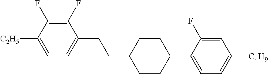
C1(F)=C(F)C([C2H5])=CC=C1CCC1CCC(C2=CC=C([C4H9])C=C2F)CC1
